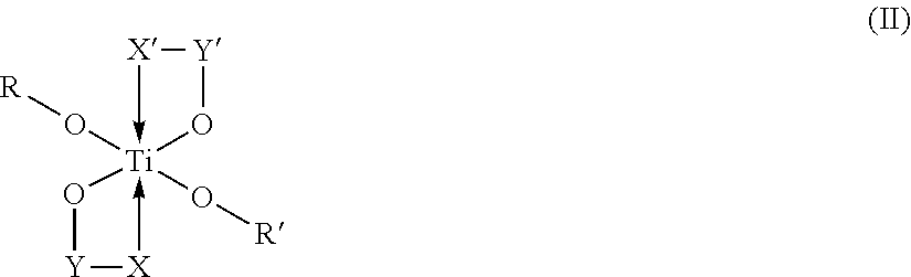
O([Ti]12(O[R])(-[X][Y]O1)-[X][Y]O2)[R]
